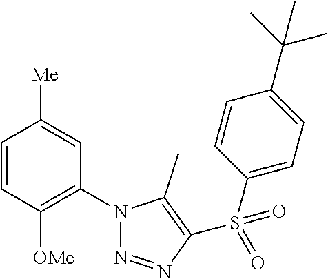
C1=CC([OMe])=C(N2N=NC(S(C3=CC=C(C(C)(C)C)C=C3)(=O)=O)=C2C)C=C1[Me]
